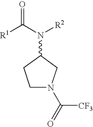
C1N(C([CF3])=O)CC(N(C([R1])=O)[R2])C1
